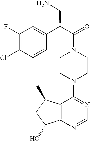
C(N1CCN(C2=NC=NC3=C2C(C)CC3O)CC1)(C(C1=CC(F)=C(Cl)C=C1)CN)=O
